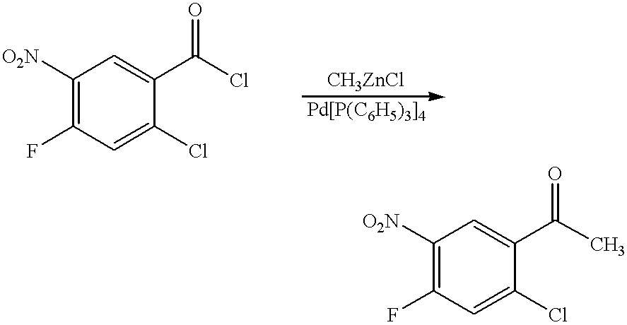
C1([O2N])=C(F)C=C(Cl)C(C(Cl)=O)=C1.C1([O2N])=C(F)C=C(Cl)C(C(C)=O)=C1
